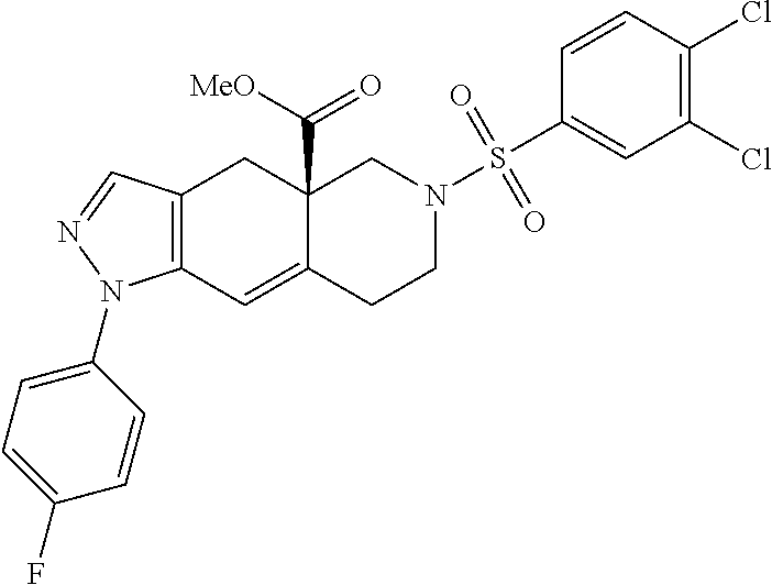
C12(C([MeO])=O)C(=CC3=C(C1)C=NN3C1=CC=C(F)C=C1)CCN(S(C1=CC(Cl)=C(Cl)C=C1)(=O)=O)C2
